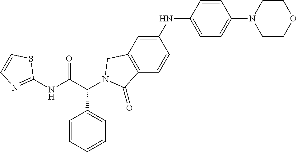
C1(NC(C(C2=CC=CC=C2)N2CC3=C(C=CC(NC4=CC=C(N5CCOCC5)C=C4)=C3)C2=O)=O)=NC=CS1
